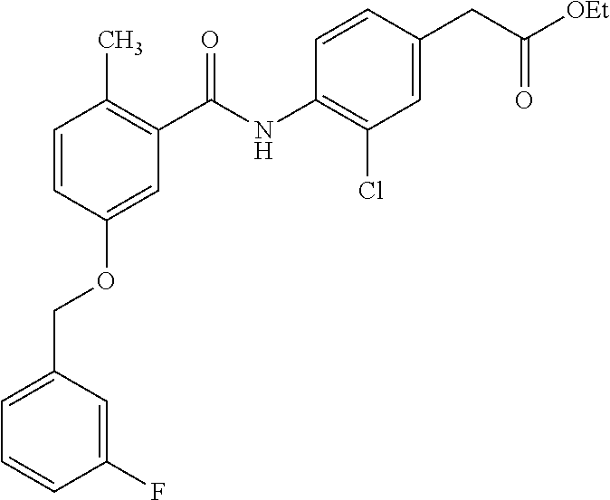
C1=C(COC2=CC(C(NC3=C(Cl)C=C(CC([OEt])=O)C=C3)=O)=C(C)C=C2)C=C(F)C=C1
